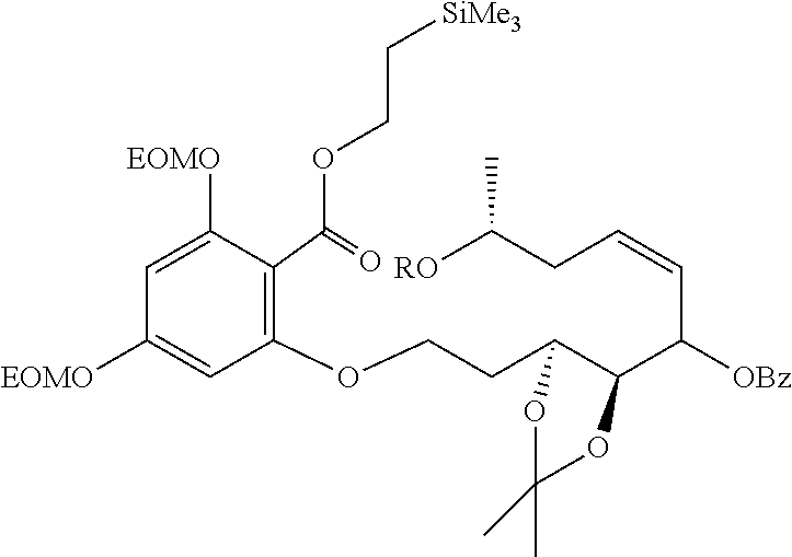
C1(OCCC2C(C([OBz])C=CCC([RO])C)OC(C)(C)O2)=C(C(=O)OCC[SiMe3])C([EOMO])=CC([EOMO])=C1
